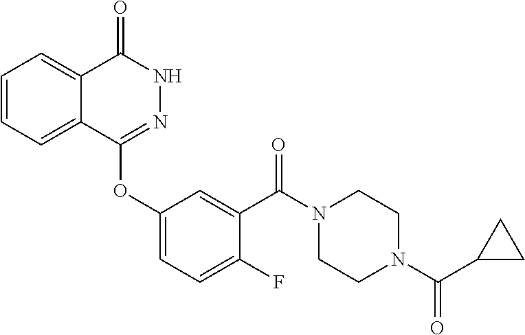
C1=CC=C2C(=C1)C(=O)NN=C2OC1=CC=C(F)C(C(N2CCN(C(=O)C3CC3)CC2)=O)=C1
